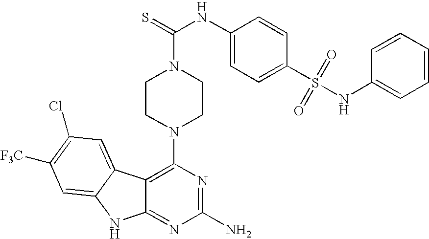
C12=C(N3CCN(C(NC4=CC=C(S(=O)(NC5=CC=CC=C5)=O)C=C4)=S)CC3)N=C(N)N=C1NC1=CC([F3C])=C(Cl)C=C21
